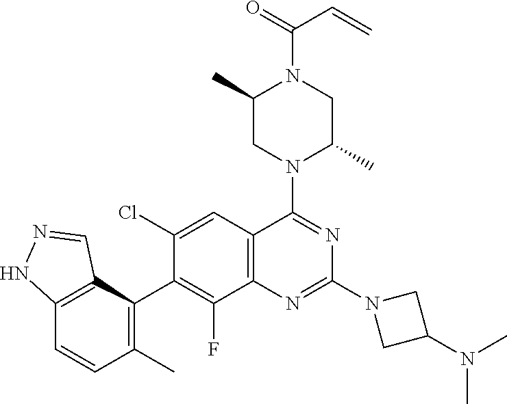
C1(C)CN(C2=NC(N3CC(N(C)C)C3)=NC3=C2C=C(Cl)C(C2=C(C)C=CC4=C2C=NN4)=C3F)C(C)CN1C(=O)C=C
